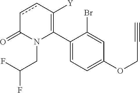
C1(C2=C([Y])ccC(=O)N2CC(F)F)=CC=C(OCC#C)C=C1Br
